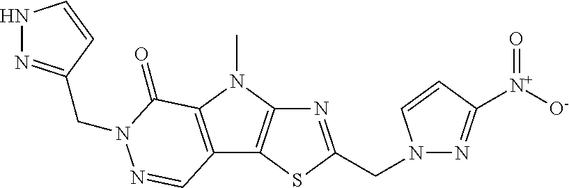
N1=C(CN2N=C([N+]([O-])=O)C=C2)SC2=C1N(C)C1=C2C=NN(CC2=NNC=C2)C1=O
